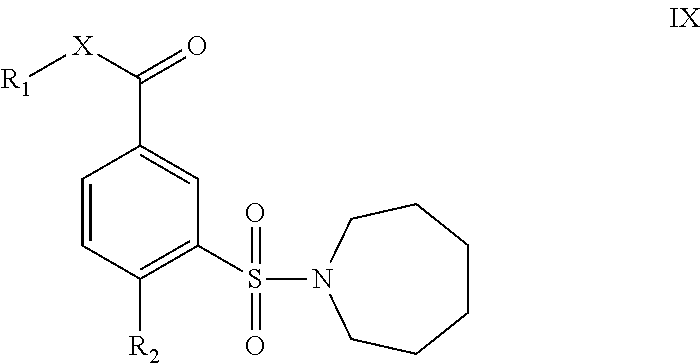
C1CCCN(S(C2=C([R2])C=CC(C(=O)[X][R1])=C2)(=O)=O)CC1
